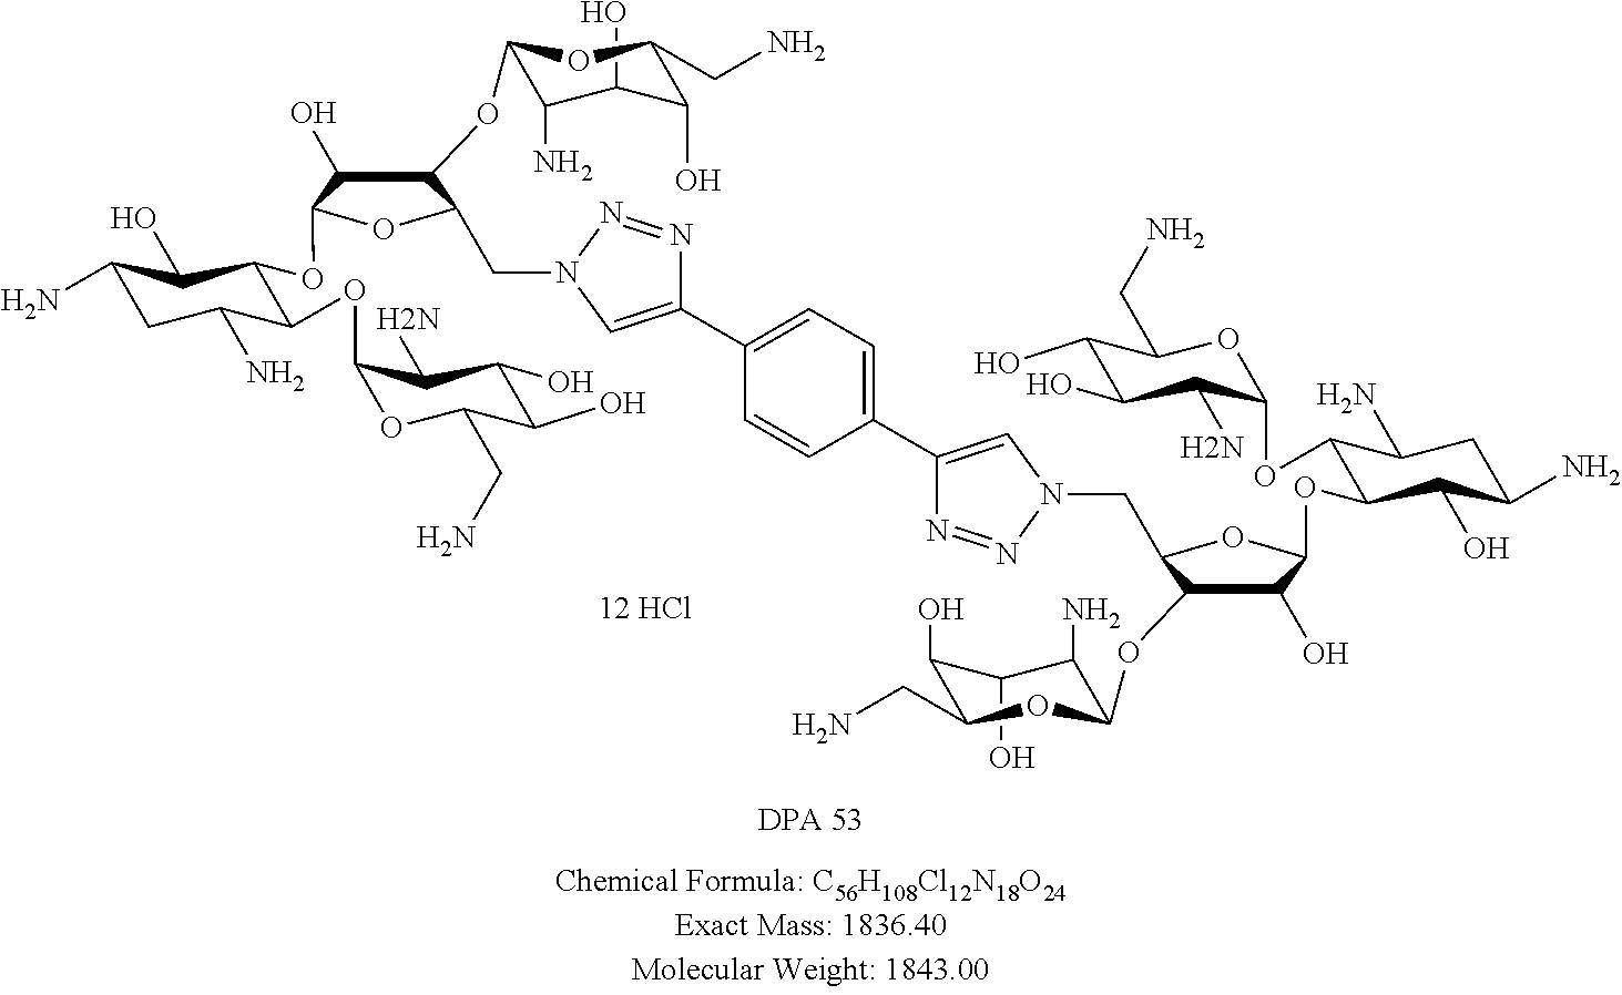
C1(O)C(N)C(OC2C(O)C(OC3C(O)C(N)CC(N)C3OC3C(N)C(O)C(O)C(CN)O3)OC2CN2N=NC(C3=CC=C(C4=CN(CC5C(OC6C(N)C(O)C(O)C(CN)O6)C(O)C(OC6C(O)C(N)CC(N)C6OC6C(N)C(O)C(O)C(CN)O6)O5)N=N4)C=C3)=C2)OC(CN)C1O.[12 HCl]
